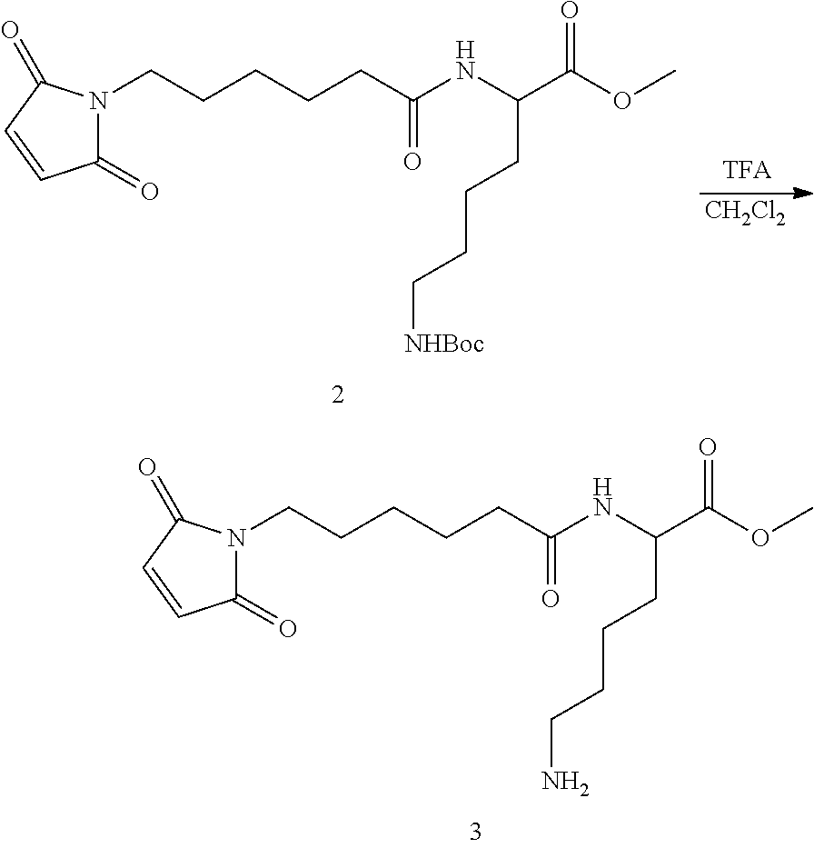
N1(CCCCCC(=O)NC(C(OC)=O)CCCC[NHBoc])C(=O)C=CC1=O.[CH2Cl2].N1(CCCCCC(=O)NC(C(OC)=O)CCCCN)C(=O)C=CC1=O
